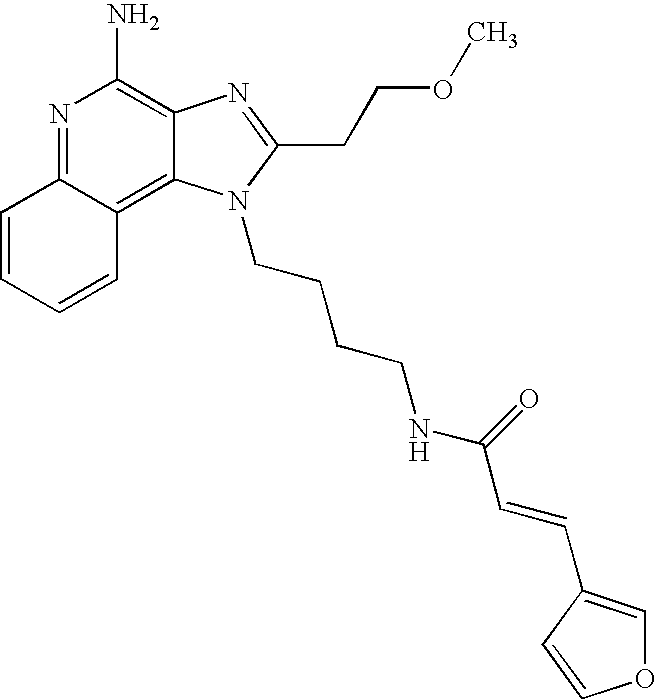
N1=C2C(=C3C(=C1N)N=C(CCOC)N3CCCCNC(=O)C=CC1=COC=C1)C=CC=C2
